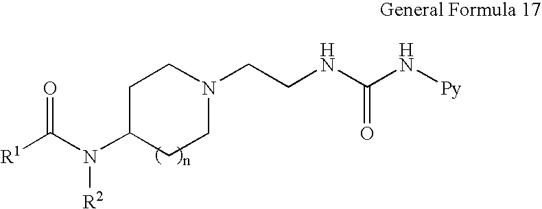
C1C(N(C([R1])=O)[R2])CCN(CCNC(N[Py])=O)C1
